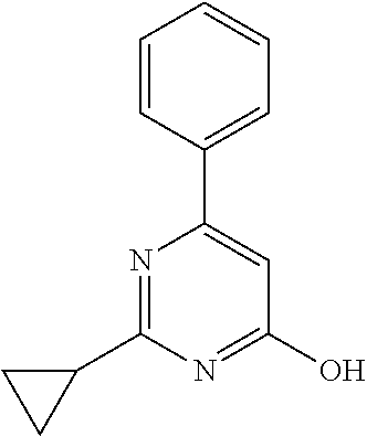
C1=CC(C2=CC(O)=NC(C3CC3)=N2)=CC=C1
